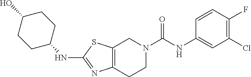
C12=C(CCN(C(NC3=CC(Cl)=C(F)C=C3)=O)C1)N=C(NC1CCC(O)CC1)S2
